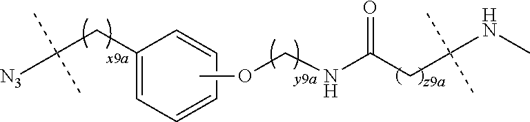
[N3]C(CC1=CC=CC=C1)(C)C.C(NC(CC(NC)(C)C)=O)OC
